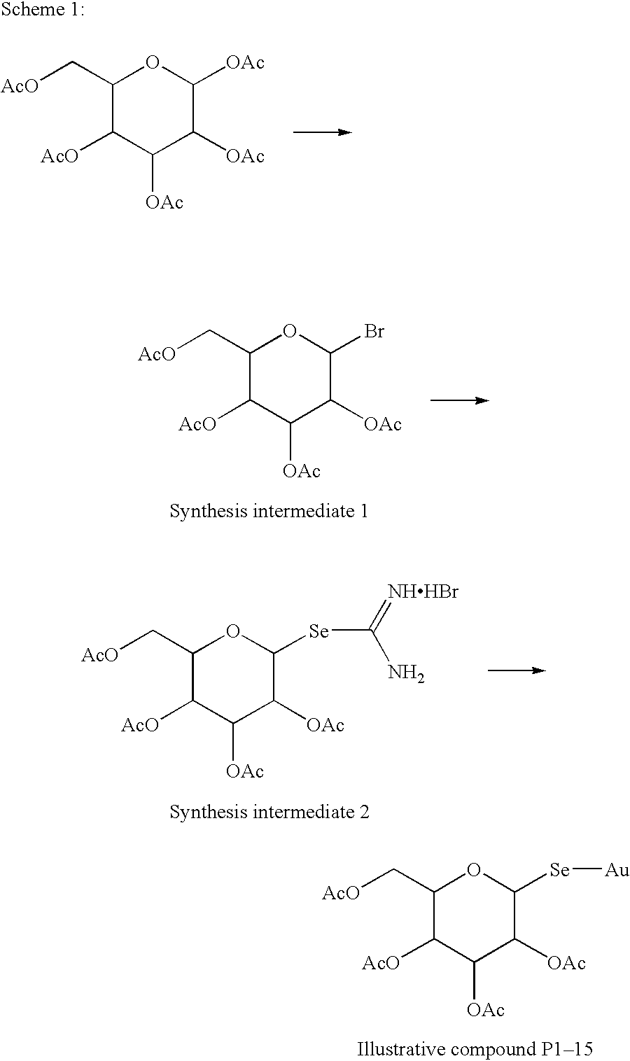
C1(C[AcO])C([AcO])C([OAc])C([OAc])C([Se][Au])O1.C1(C[AcO])C([AcO])C([OAc])C([OAc])C([Se]C(=[NHHBr])N)O1.C1(C[AcO])C([AcO])C([OAc])C([OAc])C(Br)O1.C1(C[AcO])C([AcO])C([OAc])C([OAc])C([OAc])O1
